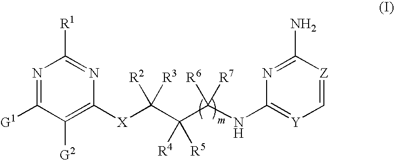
N1=C([G1])C([G2])=C([X]C(C([R4])([R5])C(NC2=[Y]C=[Z]C(N)=N2)([R6])[R7])([R2])[R3])N=C1[R1]
